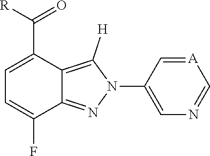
[A]1=CC(N2C([H])=C3C(=N2)C(F)=CC=C3C([R])=O)=CN=C1
